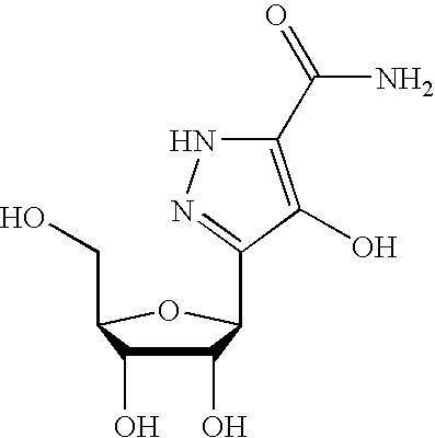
C1(O)C(O)C(CO)OC1C1=NNC(C(=O)N)=C1O
